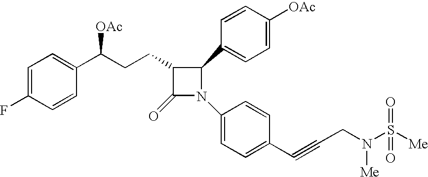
C1=C(F)C=CC(C(CCC2C(=O)N(C3=CC=C(C#CCN(S([Me])(=O)=O)[Me])C=C3)C2C2=CC=C([OAc])C=C2)[OAc])=C1
